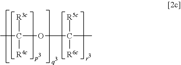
CC([R3c])([R4c])OC([R6c])(C)[R5c]
